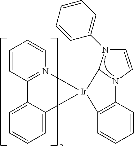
C12=CC=CC=C1[Ir]1(N3=C2C=CC=C3)C2=C(C=CC=C2)N2C=CN(C3=CC=CC=C3)C21
